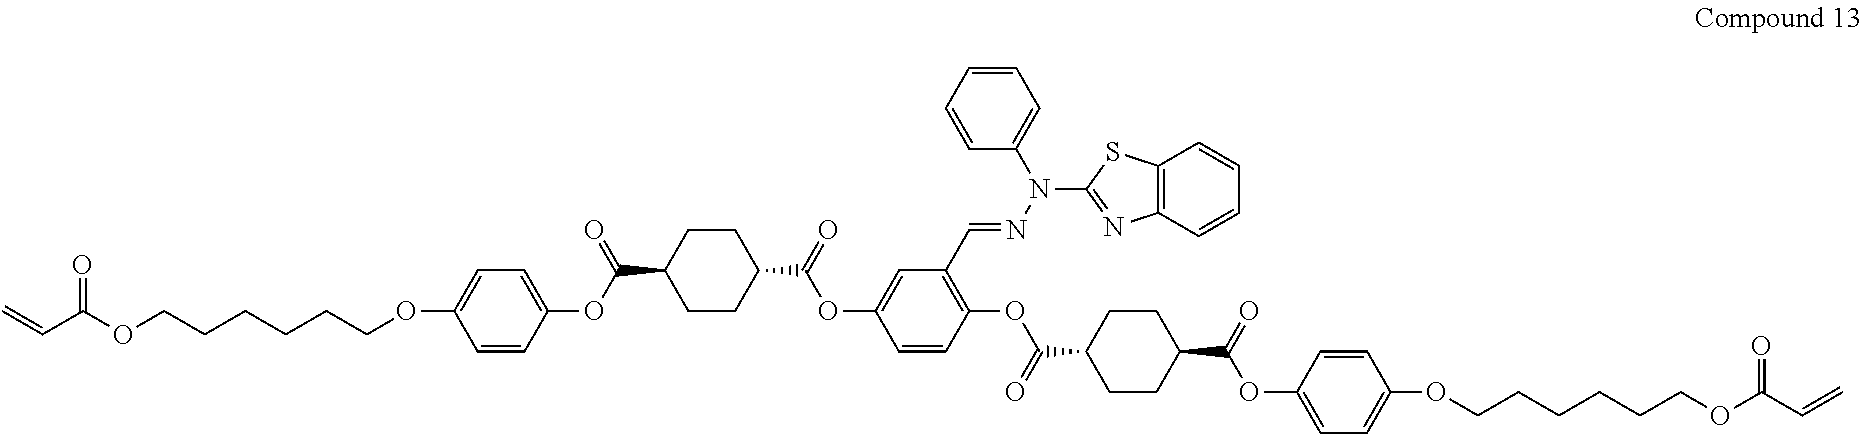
C12=C(C=CC=C1)SC(N(N=CC1=C(OC(C3CCC(C(=O)OC4=CC=C(OCCCCCCOC(C=C)=O)C=C4)CC3)=O)C=CC(OC(C3CCC(C(OC4=CC=C(OCCCCCCOC(C=C)=O)C=C4)=O)CC3)=O)=C1)C1=CC=CC=C1)=N2
